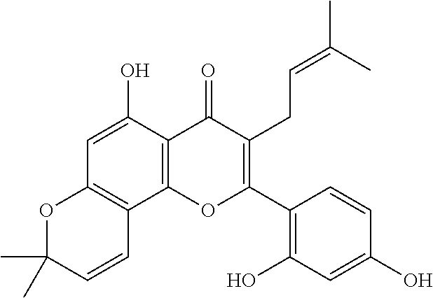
C12=C(OC(C3=C(O)C=C(O)C=C3)=C(CC=C(C)C)C1=O)C1=C(C=C2O)OC(C)(C)C=C1
